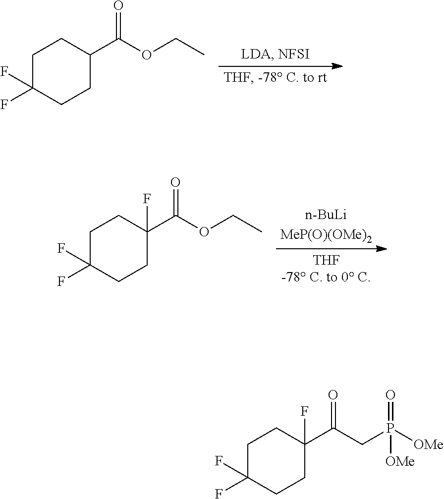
C1C(F)(F)CCC(C(=O)OCC)(F)C1.C1C(F)(F)CCC(C(=O)OCC)C1.C1C(F)(F)CCC(C(=O)CP([OMe])(=O)[OMe])(F)C1
